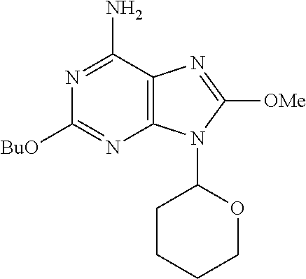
C1([BuO])=NC2=C(C(N)=N1)N=C([OMe])N2C1CCCCO1
